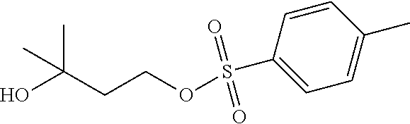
C1=CC(S(OCCC(O)(C)C)(=O)=O)=CC=C1C
